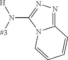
C1(N([#3])[H])=NN=C2N1C=CC=C2
